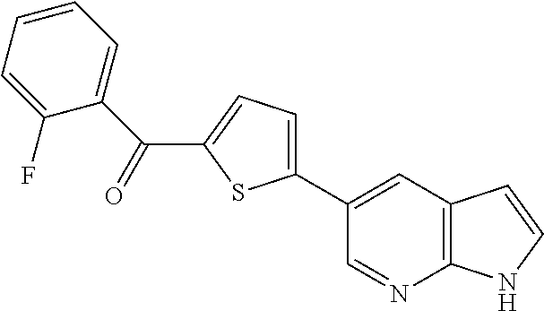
C1(C2=CC=C(C(=O)C3=CC=CC=C3F)S2)=CC2=C(N=C1)NC=C2
